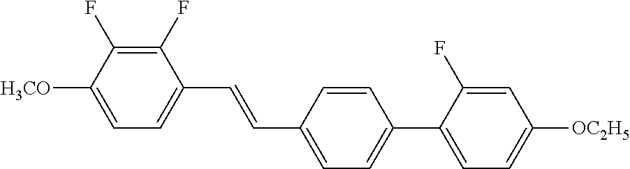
C1(F)=C(F)C([H3CO])=CC=C1C=CC1=CC=C(C2=CC=C([OC2H5])C=C2F)C=C1
